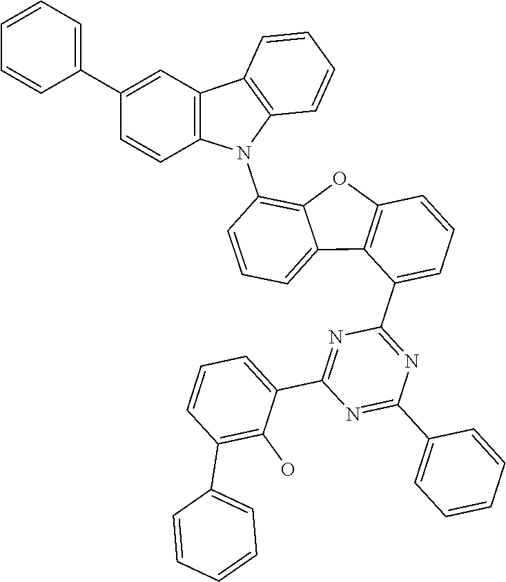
N1=C(C2=CC=CC(C3=CC=CC=C3)=C2O)N=C(C2=CC=CC=C2)N=C1C1=CC=CC2=C1C1=CC=CC(N3C4=C(C5=C3C=CC(C3=CC=CC=C3)=C5)C=CC=C4)=C1O2
